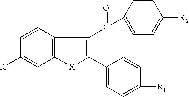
C12=C(C=CC([R])=C1)C(C(C1=CC=C([R2])C=C1)=O)=C(C1=CC=C([R1])C=C1)[X]2
